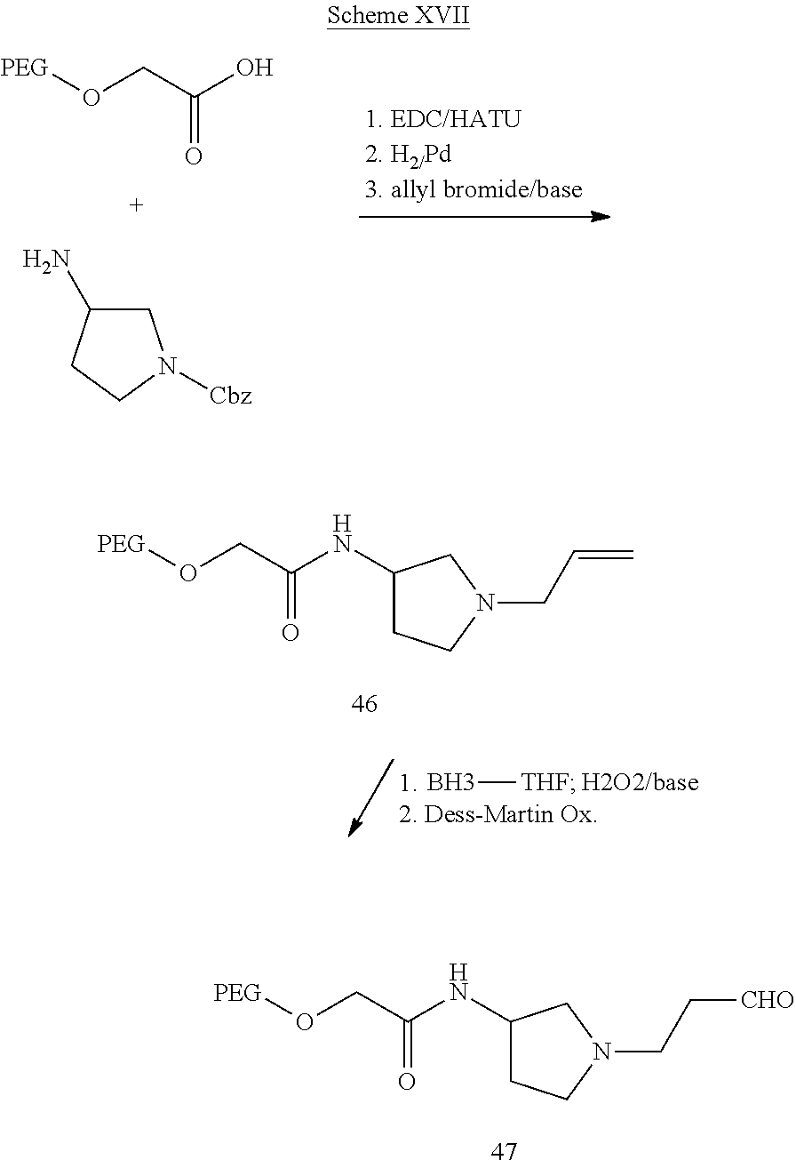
C1(NC(CO[PEG])=O)CCN(CC[CHO])C1.[PEG]OCC(O)=O.C1C(N)CCN1[Cbz].C1(NC(CO[PEG])=O)CCN(CC=C)C1.B[THF]
